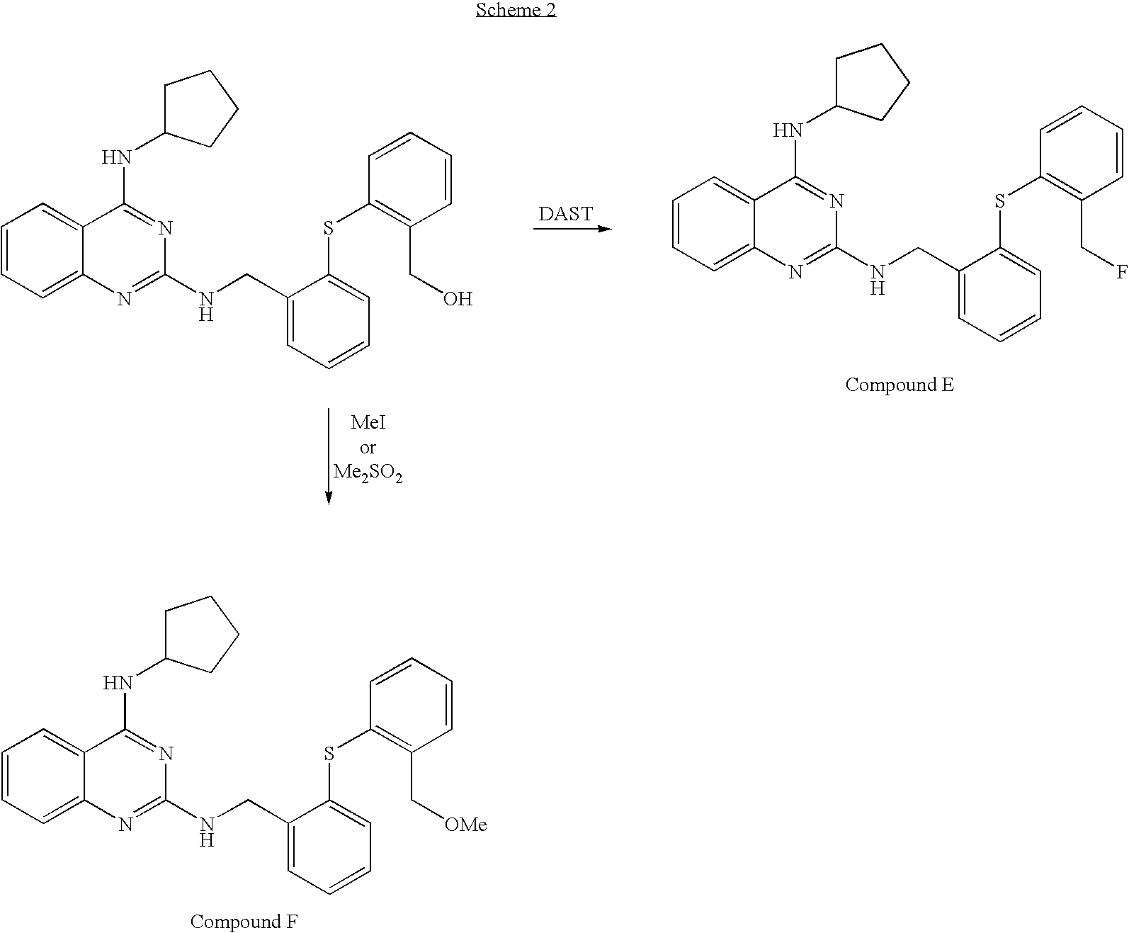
C1=CC=C2C(=C1)C(NC1CCCC1)=NC(NCC1=CC=CC=C1SC1=C(CO)C=CC=C1)=N2.C1=CC=C2C(=C1)C(NC1CCCC1)=NC(NCC1=CC=CC=C1SC1=C(CF)C=CC=C1)=N2.C1=CC=C2C(=C1)C(NC1CCCC1)=NC(NCC1=CC=CC=C1SC1=C(C[OMe])C=CC=C1)=N2
